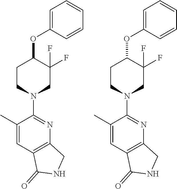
C1=C(OC2C(F)(F)CN(C3=NC4=C(C=C3C)C(=O)NC4)CC2)C=CC=C1.C1=C(OC2C(F)(F)CN(C3=NC4=C(C=C3C)C(=O)NC4)CC2)C=CC=C1
